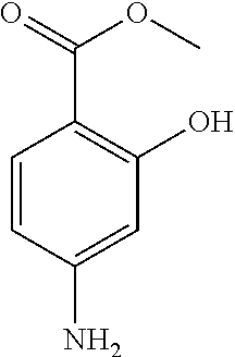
C1=CC(N)=CC(O)=C1C(=O)OC
